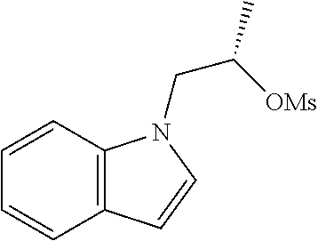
C1=CC2=C(C=C1)C=CN2CC([OMs])C
